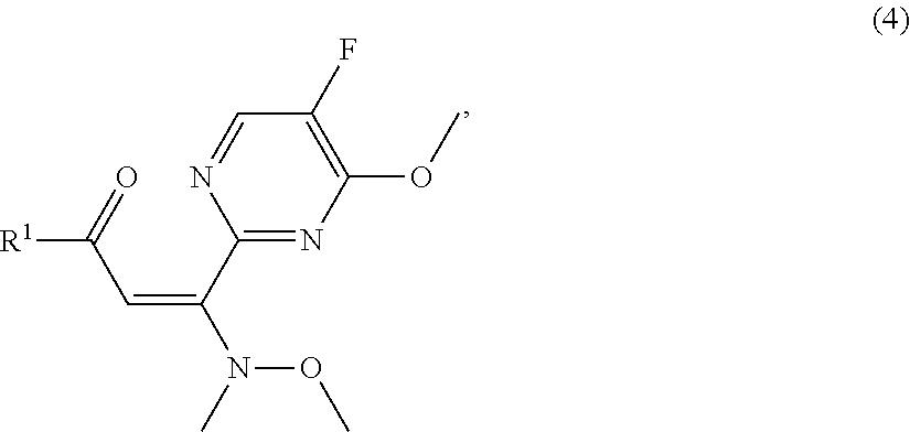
C1(C(=CC(=O)[R1])N(C)OC)=NC(OC)=C(F)C=N1
